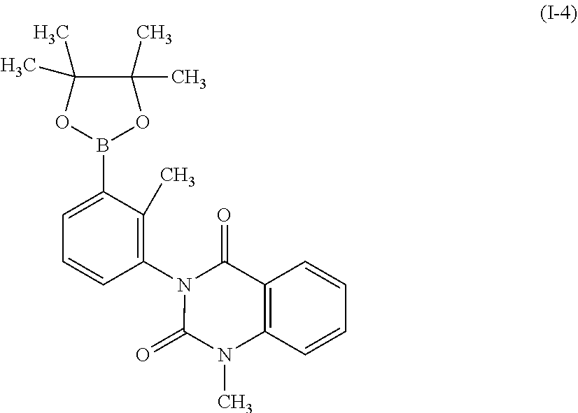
C1=C(B2OC(C)(C)C(C)(C)O2)C(C)=C(N2C(=O)N(C)C3=C(C2=O)C=CC=C3)C=C1
